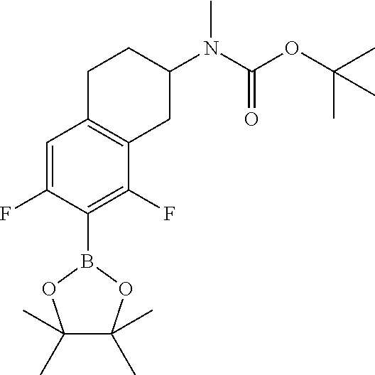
C1=C(F)C(B2OC(C)(C)C(C)(C)O2)=C(F)C2=C1CCC(N(C(OC(C)(C)C)=O)C)C2
